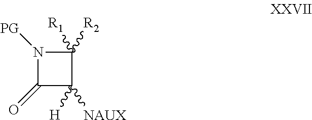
N1([PG])C(=O)C([H])([NAUX])C1([R1])[R2]
